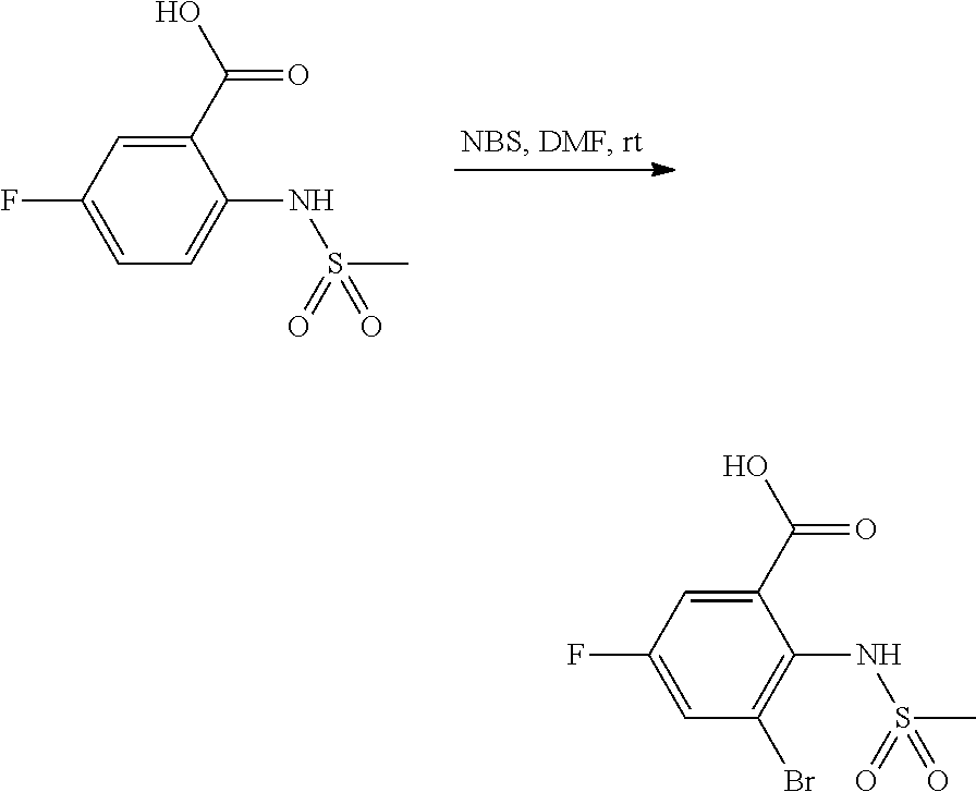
C1(C(O)=O)=CC(F)=CC=C1NS(C)(=O)=O.C1(C(O)=O)=CC(F)=CC(Br)=C1NS(C)(=O)=O
